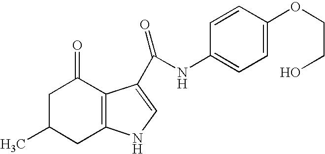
C1C(C)CC2=C(C1=O)C(C(NC1=CC=C(OCCO)C=C1)=O)=CN2
